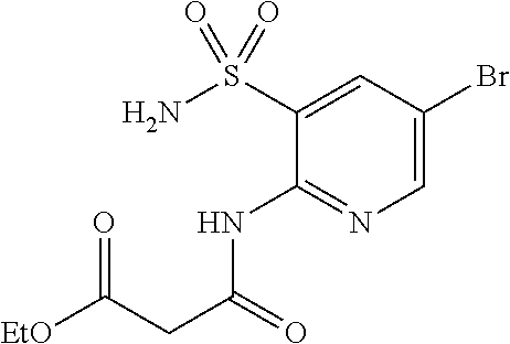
C1(S(N)(=O)=O)=CC(Br)=CN=C1NC(CC([EtO])=O)=O
